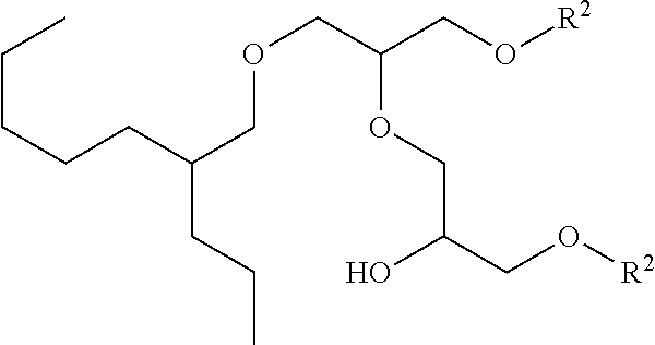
O(CC(CO[R2])OCC(CO[R2])O)CC(CCC)CCCCC
